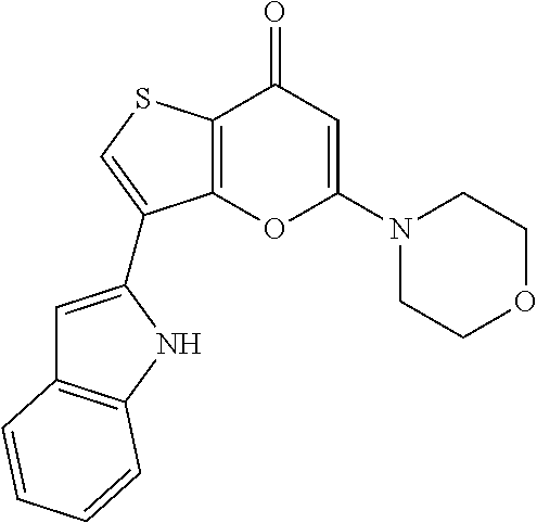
C12=C(SC=C1C1=CC3=C(N1)C=CC=C3)C(=O)C=C(N1CCOCC1)O2
